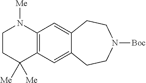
C12=C(C=C3C(=C1)CCN([Boc])CC3)N([Me])CCC2([Me])[Me]
